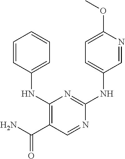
C1(NC2=CC=CC=C2)=C(C(N)=O)C=NC(NC2=CC=C(OC)N=C2)=N1
